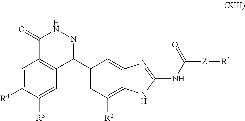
C1=C([R4])C([R3])=CC2=C1C(=O)NN=C2C1=CC([R2])=C2C(=C1)N=C(NC([Z][R1])=O)N2
